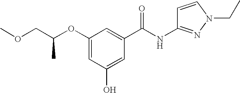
C(OC1=CC(O)=CC(C(NC2=NN(CC)C=C2)=O)=C1)(COC)C
